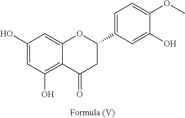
C1(O)=CC(O)=C2C(=C1)OC(C1=CC=C(OC)C(O)=C1)CC2=O
